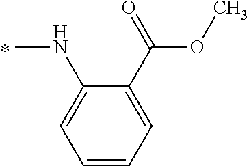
C1(NC)=CC=CC=C1C(OC)=O
